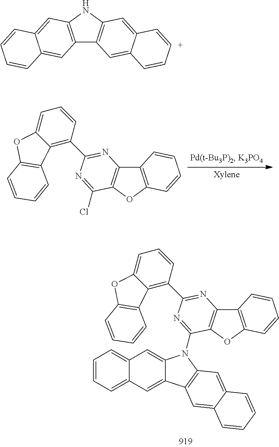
C12=C(C3=NC4=C(OC5=C4C=CC=C5)C(Cl)=N3)C=CC=C1OC1=C2C=CC=C1.C12=C(C3=NC4=C(OC5=C4C=CC=C5)C(N4C5=CC6=CC=CC=C6C=C5C5=C4C=C4C(=C5)C=CC=C4)=N3)C=CC=C1OC1=C2C=CC=C1.C12=C(NC3=C1C=C1C(=C3)C=[C+]C=C1)C=C1C(=C2)C=CC=C1
